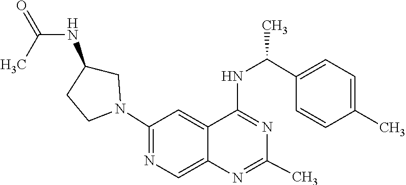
N1=C(NC(C2=CC=C(C)C=C2)C)C2=CC(N3CC(NC(=O)C)CC3)=NC=C2N=C1C
